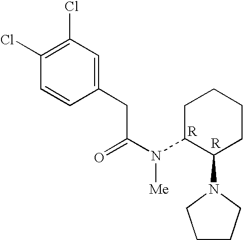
C1(CC(N(C2C(N3CCCC3)CCCC2)[Me])=O)=CC(Cl)=C(Cl)C=C1
